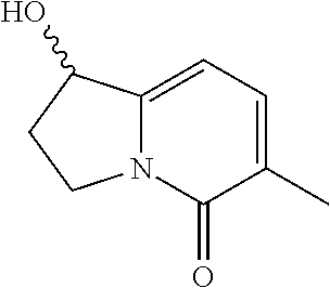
C12=CC=C(C)C(=O)N1CCC2O
